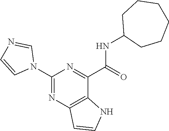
C1(NC(C2=NC(N3C=NC=C3)=NC3=C2NC=C3)=O)CCCCCC1
